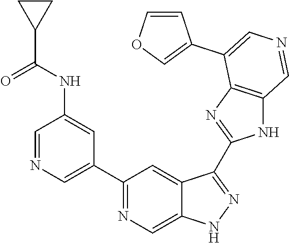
C1(C2=CN=CC(NC(C3CC3)=O)=C2)=NC=C2C(=C1)C(C1=NC3=C(N1)C=NC=C3C1=COC=C1)=NN2
